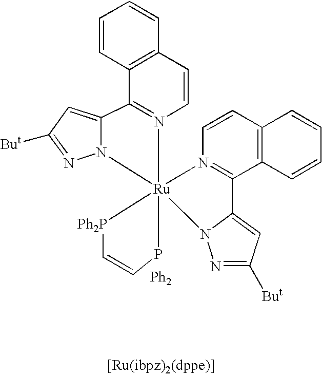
[Ph2].[Ph2P]1[Ru]23(N4=C(C5=C(C=C4)C=CC=C5)C4=CC([But])=NN24)(N2=C(C4=CC([But])=NN34)C3=C(C=C2)C=CC=C3)PC=C1
